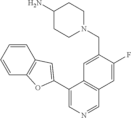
N1(CC2=CC3=C(C=C2F)C=NC=C3C2=CC3=C(C=CC=C3)O2)CCC(N)CC1
